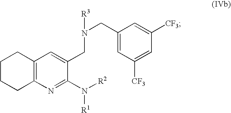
C1C2=C(CCC1)N=C(N([R1])[R2])C(CN(CC1=CC([CF3])=CC([CF3])=C1)[R3])=C2
